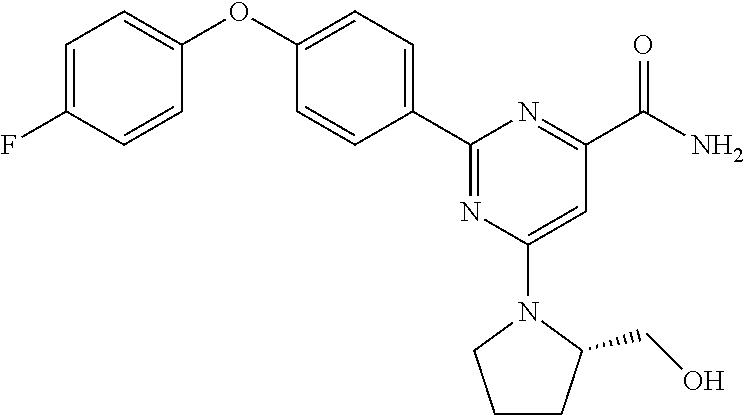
C1=C(F)C=CC(OC2=CC=C(C3=NC(N4C(CO)CCC4)=CC(C(=O)N)=N3)C=C2)=C1
